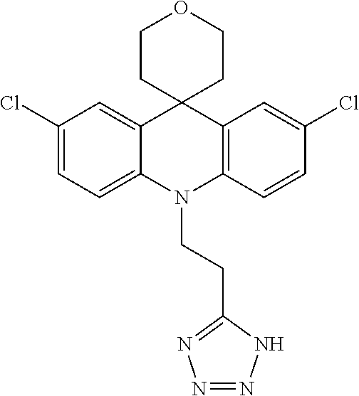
C1(Cl)=CC=C2C(=C1)C1(C3=C(N2CCC2=NN=NN2)C=CC(Cl)=C3)CCOCC1
